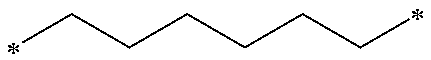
C(CCCCC)CC
